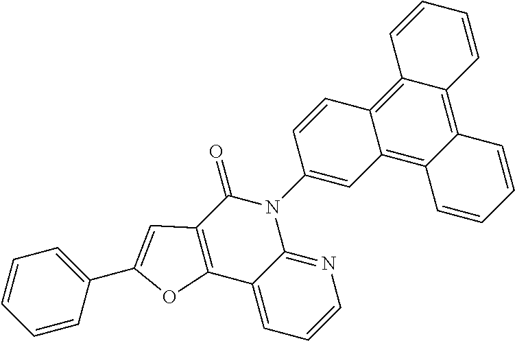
C1=CC=CC(C2=CC3=C(O2)C2=CC=CN=C2N(C2=CC4=C5C(=C6C(=C4C=C2)C=CC=C6)C=CC=C5)C3=O)=C1
